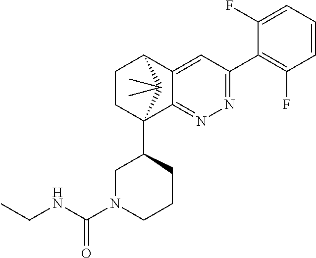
C1(F)=CC=CC(F)=C1C1=NN=C2C(=C1)C1CCC2(C2CN(C(NCC)=O)CCC2)C1(C)C
